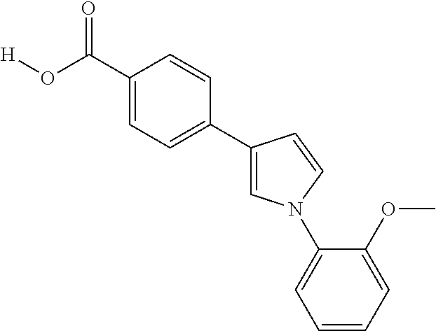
C1(C(O[H])=O)=CC=C(C2=CN(C3=CC=CC=C3OC)C=C2)C=C1
